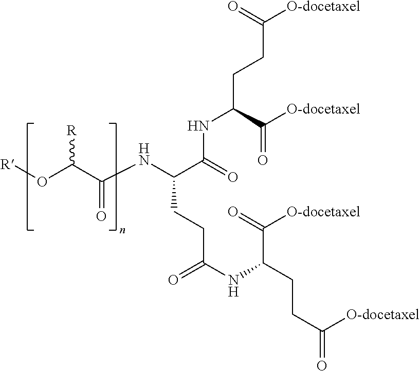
[R]OC(C(=O)NC(CCC(=O)NC(CCC([O-docetaxel])=O)C(=O)[O-docetaxel])C(NC(C(=O)[O-docetaxel])CCC(=O)[O-docetaxel])=O)[R]
